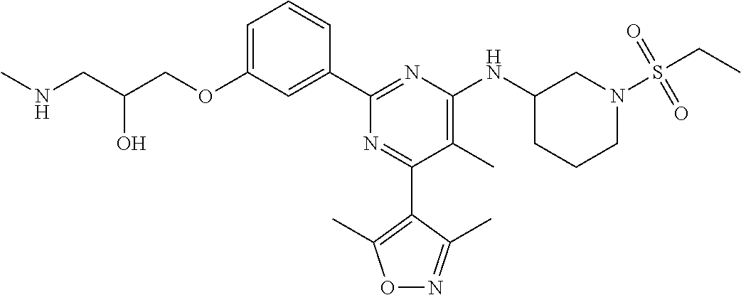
C1=C(OCC(CNC)O)C=C(C2=NC(NC3CCCN(S(CC)(=O)=O)C3)=C(C)C(C3=C(C)ON=C3C)=N2)C=C1
